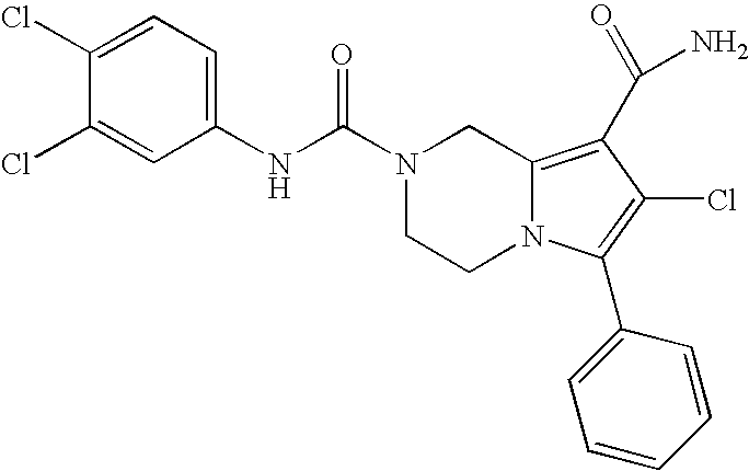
C1(NC(=O)N2CCN3C(=C(C(N)=O)C(Cl)=C3C3=CC=CC=C3)C2)=CC=C(Cl)C(Cl)=C1
